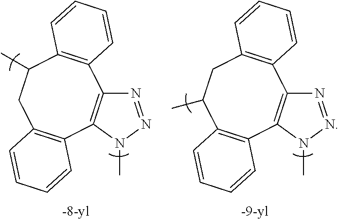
N1=NN(C)C2=C1C1=C(CC(C)C3=C2C=CC=C3)C=CC=C1.N1=NN(C)C2=C1C1=C(C(C)CC3=C2C=CC=C3)C=CC=C1
